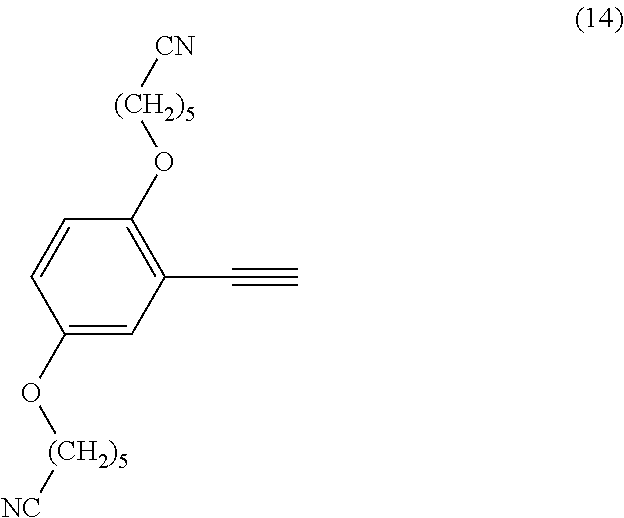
C1(O[(CH2)5][NC])=CC(C#C)=C(O[(CH2)5][CN])C=C1
